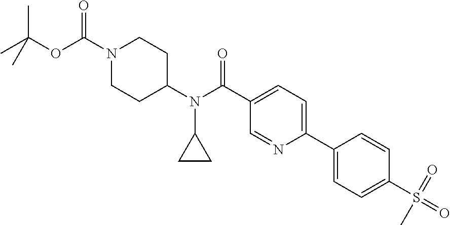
CC(C)(OC(=O)N1CCC(N(C2CC2)C(=O)C2=CC=C(C3=CC=C(S(=O)(=O)C)C=C3)N=C2)CC1)C
